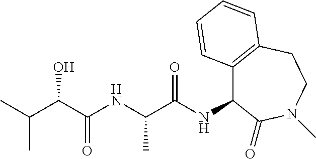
OC(C(NC(C(NC1C2=C(CCN(C)C1=O)C=CC=C2)=O)C)=O)C(C)C
